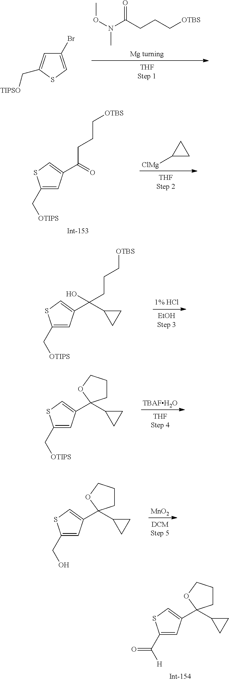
CON(C)C(CCC[OTBS])=O.C1(Br)=CSC(C[TIPSO])=C1.C1(C[OTIPS])=CC(C(=O)CCC[OTBS])=CS1.C1([ClMg])CC1.C1(C[OTIPS])=CC(C(C2CC2)(CCC[OTBS])O)=CS1.[TBAFH2O].C1(C[OTIPS])=CC(C2(C3CC3)CCCO2)=CS1.C1(C([H])=O)=CC(C2(C3CC3)CCCO2)=CS1.C1(CO)=CC(C2(C3CC3)CCCO2)=CS1.[MnO2]
